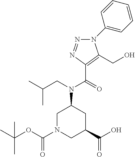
C1N(C(OC(C)(C)C)=O)CC(C(O)=O)CC1N(CC(C)C)C(=O)C1=C(CO)N(C2=CC=CC=C2)N=N1
